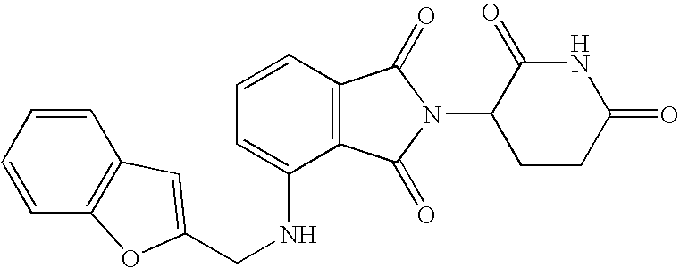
C(NC1=CC=CC2=C1C(=O)N(C1CCC(=O)NC1=O)C2=O)C1=CC2=C(C=CC=C2)O1
